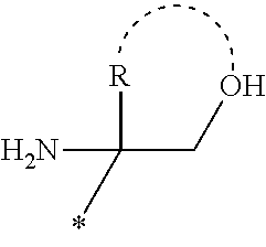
[R]C(CO)(N)C
